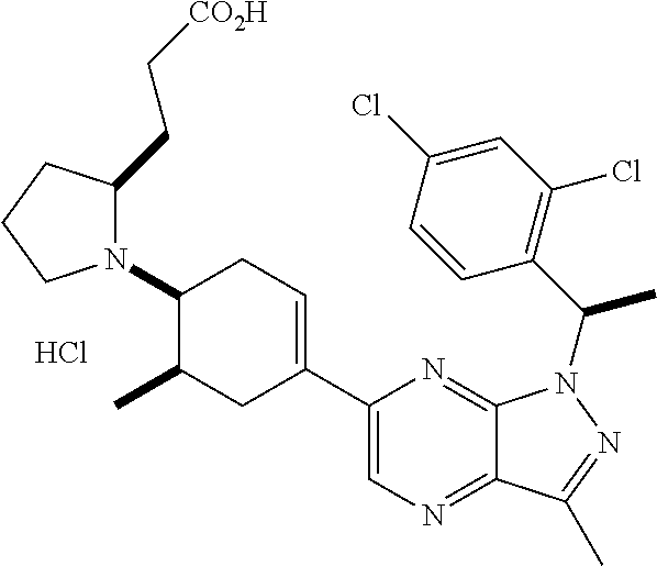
N1(C2C(C)CC(C3=CN=C4C(=N3)N(C(C3=C(Cl)C=C(Cl)C=C3)C)N=C4C)=CC2)C(CC[CO2H])CCC1.Cl
